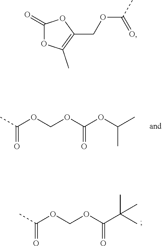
CC(=O)OCOC(=O)OC(C)C.CC(=O)OCOC(=O)C(C)(C)C.C1(=O)OC(C)=C(COC(=O)C)O1
